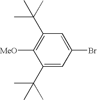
C1(C(C)(C)C)=CC(Br)=CC(C(C)(C)C)=C1[MeO]
